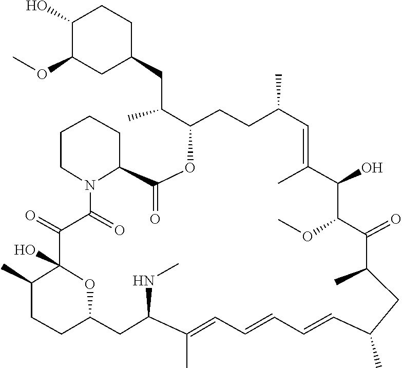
O(C1C(O)C(C)=CC(C)CCC(C(CC2CC(OC)C(O)CC2)C)OC(=O)C2CCCCN2C(=O)C(=O)C2(O)C(C)CCC(CC(NC)C(C)=CC=CC=CC(C)CC(C)C1=O)O2)C
